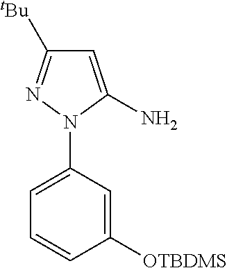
C1=C(N)N(C2=CC=CC([OTBDMS])=C2)N=C1[tBu]
